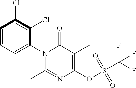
C1=CC=C(N2C(C)=NC(OS(=O)(=O)C(F)(F)F)=C(C)C2=O)C(Cl)=C1Cl
